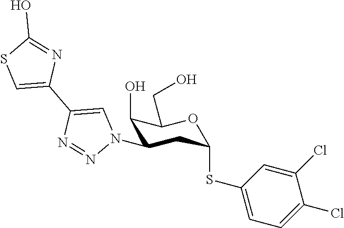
C1(O)C(N2C=C(C3=CSC(O)=N3)N=N2)CC(SC2=CC=C(Cl)C(Cl)=C2)OC1CO
